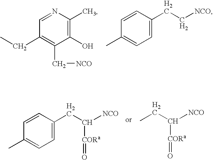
C1(O)=C(C)N=CC(CC)=C1C[NCO].C1=C(CC[NCO])C=CC(C)=C1.C1=C(CC([CORa]=O)[NCO])C=CC(C)=C1.CCC([CORa]=O)[NCO]
